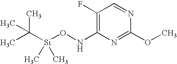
N1=CC(F)=C(NO[Si](C(C)(C)C)(C)C)N=C1OC
